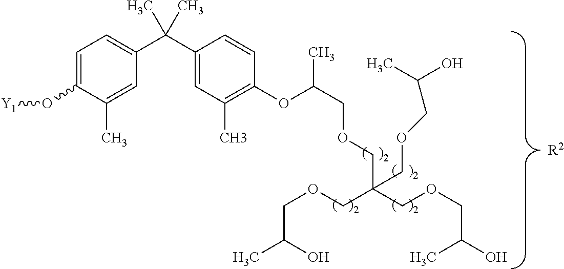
[R2].C1=C(O[Y1])C(C)=CC(C(C2=CC(C)=C(OC(COCC(COCC(O)C)(COCC(C)O)COCC(O)C)C)C=C2)(C)C)=C1
